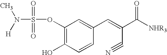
C1(OS(N([H])C)(=O)=O)=C(O)C=CC(C=C(C([NHR3])=O)C#N)=C1
